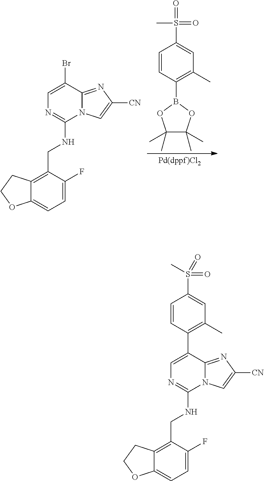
C1=CC(B2OC(C)(C)C(C)(C)O2)=C(C)C=C1S(=O)(=O)C.C1=C(Br)C2=NC([CN])=CN2C(NCC2=C3C(=CC=C2F)OCC3)=N1.C1=C(C2=C(C)C=C(S(=O)(=O)C)C=C2)C2=NC([CN])=CN2C(NCC2=C3C(=CC=C2F)OCC3)=N1
